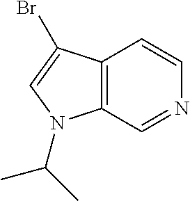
C12=C(C=NC=C1)N(C(C)C)C=C2Br
